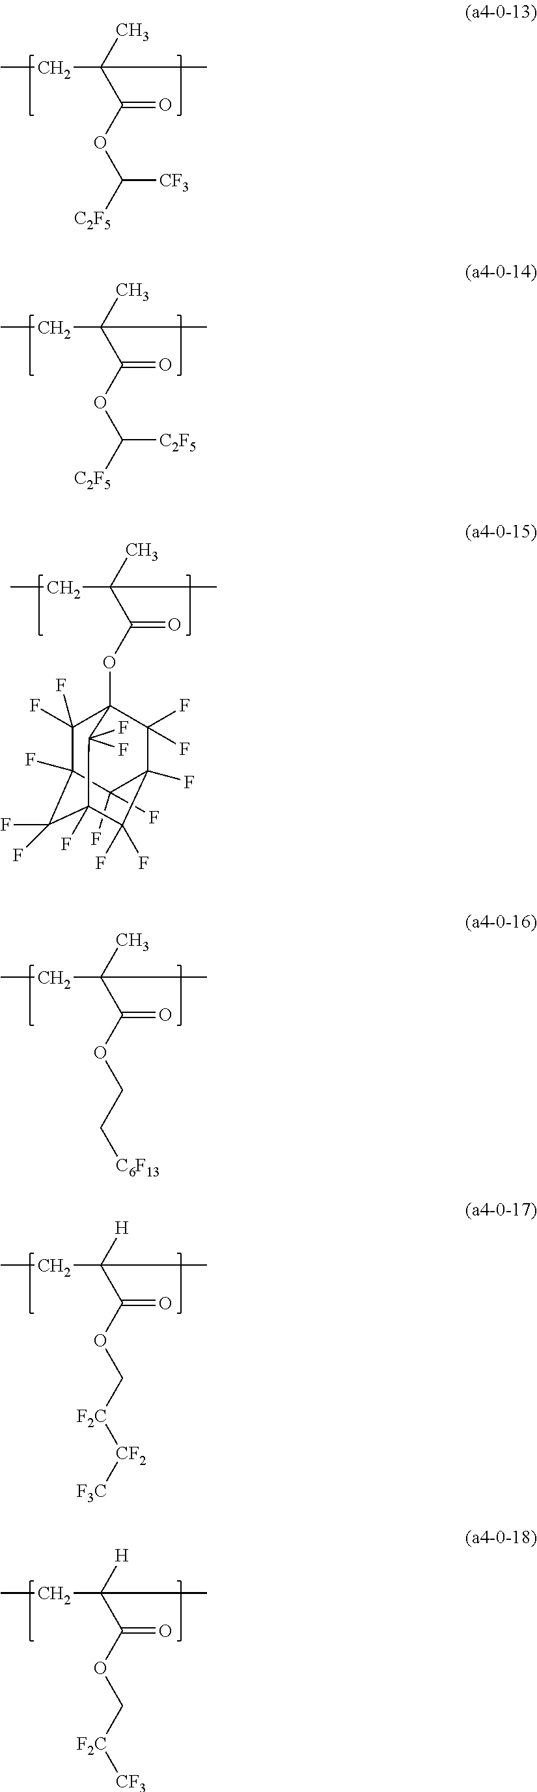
CCC(C(OC([C2F5])[CF3])=O)(C)C.CCC(C(OC([C2F5])[C2F5])=O)(C)C.CCC(C(OC12C(F)(F)C3(F)C(F)(F)C(F)(C1(F)F)C(F)(F)C(F)(C2(F)F)C3(F)F)=O)(C)C.CCC(C(OCC[C6F13])=O)(C)C.CCC(C(OC[F2C][CF2][F3C])=O)([H])C.CCC(C(OC[F2C][CF3])=O)([H])C
